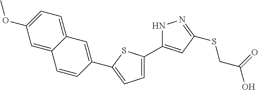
C1=C(C2=CC(SCC(O)=O)=NN2)SC(C2=CC3=CC=C(OC)C=C3C=C2)=C1
